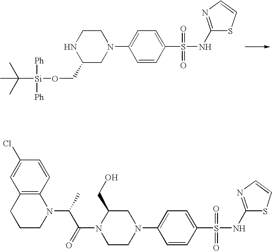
C1NC(CO[Si](C(C)(C)C)([Ph])[Ph])CN(C2=CC=C(S(NC3=NC=CS3)(=O)=O)C=C2)C1.C1(CO)N(C(=O)C(C)N2C3=C(CCC2)C=C(Cl)C=C3)CCN(C2=CC=C(S(NC3=NC=CS3)(=O)=O)C=C2)C1
